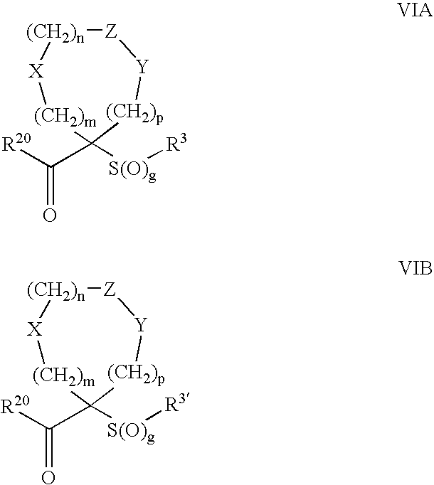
[X]1[(CH2)m]C(C([R20])=O)([S(O)g][R3])[(CH2)p][Y][Z][(CH2)n]1.[X]1[(CH2)m]C(C([R20])=O)([S(O)g][R3])[(CH2)p][Y][Z][(CH2)n]1
